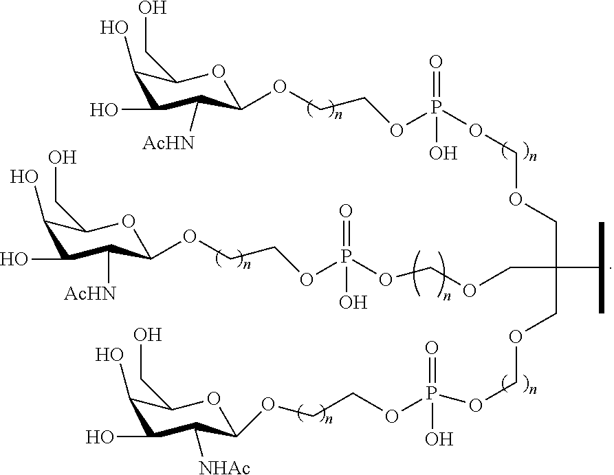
C1(O)C(O)C([AcHN])C(OCCOP(OCOCC(COCOP(O)(=O)OCCOC2C([NHAc])C(O)C(O)C(CO)O2)(C(C)C)COCOP(OCCOC2C([AcHN])C(O)C(O)C(CO)O2)(O)=O)(O)=O)OC1CO
